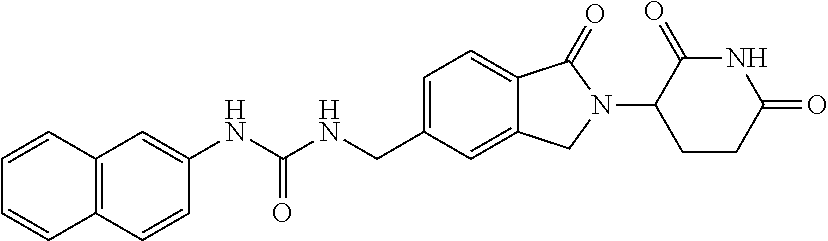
C12=C(C=CC(NC(NCC3=CC=C4C(=C3)CN(C3CCC(=O)NC3=O)C4=O)=O)=C1)C=CC=C2
